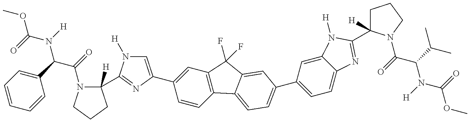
COC(=O)N(C(C(=O)N1C([H])(C2=NC(C3=CC4=C(C=C3)C3=CC=C(C5=CC=C6C(=C5)N([H])C(C5([H])CCCN5C(=O)C(C(C)C)N([H])C(=O)OC)=N6)C=C3C4(F)F)=CN2[H])CCC1)C1=CC=CC=C1)[H]
